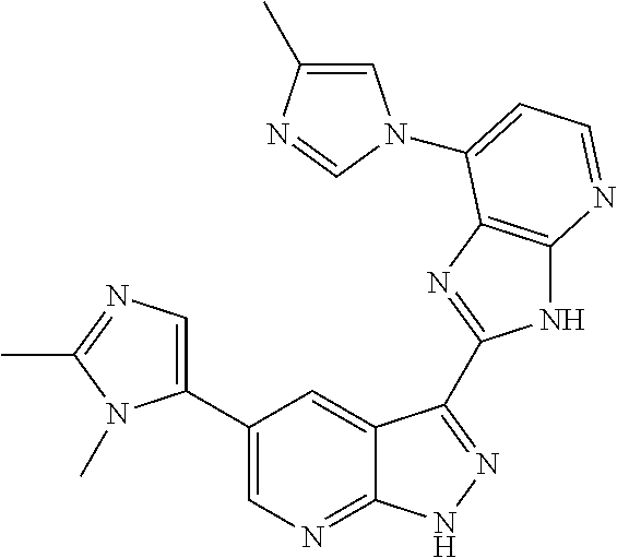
C1(C2=CN=C(C)N2C)=CN=C2C(=C1)C(C1=NC3=C(N1)N=CC=C3N1C=C(C)N=C1)=NN2
